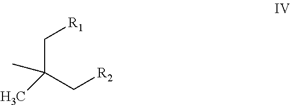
C(C(C[R2])(C)C)[R1]
